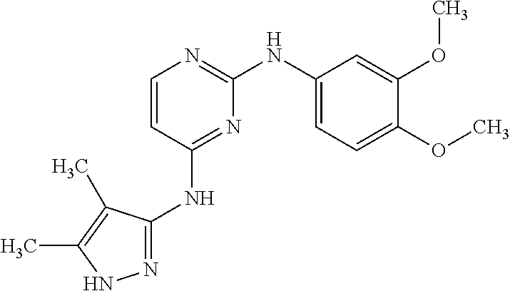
N1=C(NC2=NC(NC3=CC=C(OC)C(OC)=C3)=NC=C2)C(C)=C(C)N1
